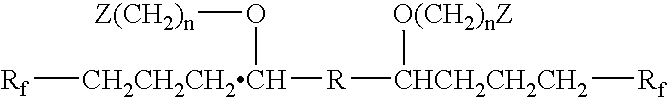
[Rf][CH2CH2CH2CH]([R][CHCH2CH2CH2]([Rf])[O(CH2)nZ])O[Z(CH2)n]
